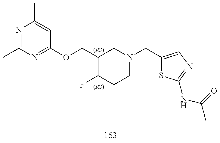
N1=C(C)N=C(OCC2C(F)CCN(CC3=CN=C(NC(C)=O)S3)C2)C=C1C
